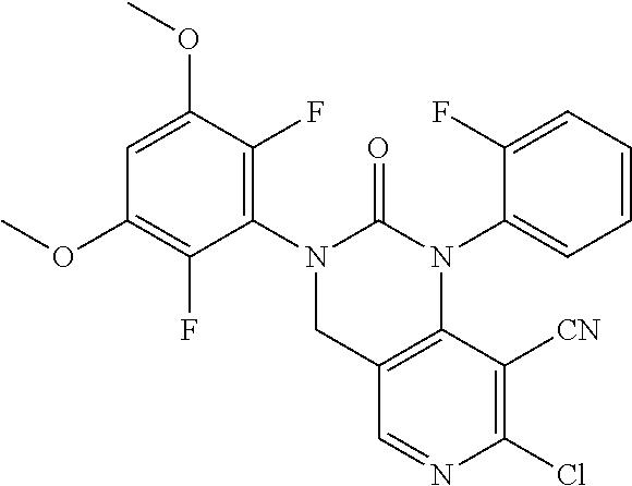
C1=C(OC)C(F)=C(N2CC3=C(N(C4=CC=CC=C4F)C2=O)C([CN])=C(Cl)N=C3)C(F)=C1OC
